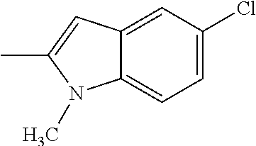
C12=CC=C(Cl)C=C1C=C(C)N2C
